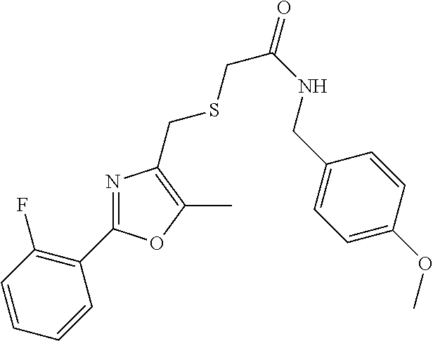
C1=CC(F)=C(C2=NC(CSCC(NCC3=CC=C(OC)C=C3)=O)=C(C)O2)C=C1
